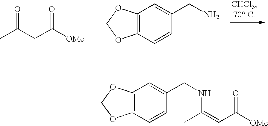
O=C(CC([OMe])=O)C.C12=C(C=CC(CN)=C1)OCO2.C12=C(C=CC(CNC(=CC([OMe])=O)C)=C1)OCO2
